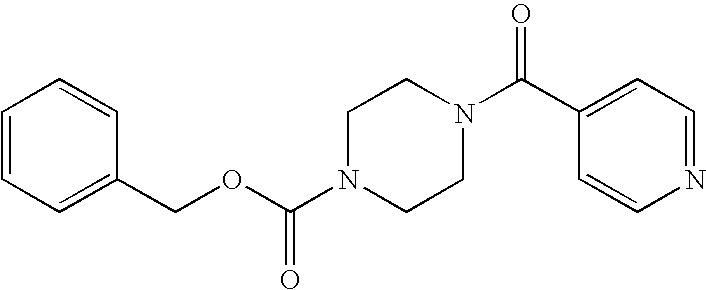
C(N1CCN(C(C2=CC=NC=C2)=O)CC1)(OCC1=CC=CC=C1)=O
